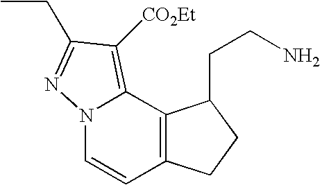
N12C=CC3=C(C1=C([CO2Et])C(CC)=N2)C(CCN)CC3
